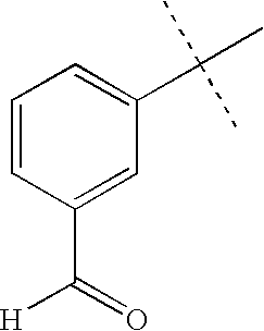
C1=CC(C(=O)[H])=CC(C(C)(C)C)=C1
